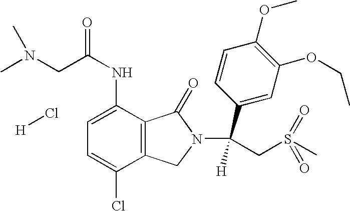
C1=C(NC(=O)CN(C)C)C2=C(C(Cl)=C1)CN(C(C1=CC(OCC)=C(OC)C=C1)([H])CS(=O)(=O)C)C2=O.[H]Cl
